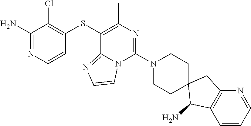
C1=CN=C(N)C(Cl)=C1SC1=C(C)N=C(N2CCC3(CC2)C(N)C2=C(C3)N=CC=C2)N2C1=NC=C2
